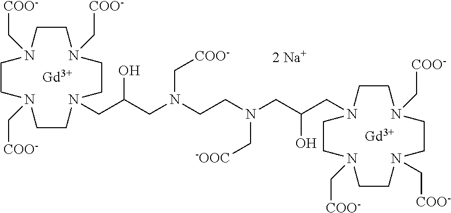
C1CN(C[COO-])CCN(CC(CN(CCN(CC(CN2CCN(C[COO-])CCN(C[COO-])CCN(C[COO-])CC2)O)C[-OOC])C[COO-])O)CCN(C[COO-])CCN1C[COO-].[Gd].[Gd]
